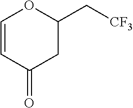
C1=CC(=O)CC(C[CF3])O1
